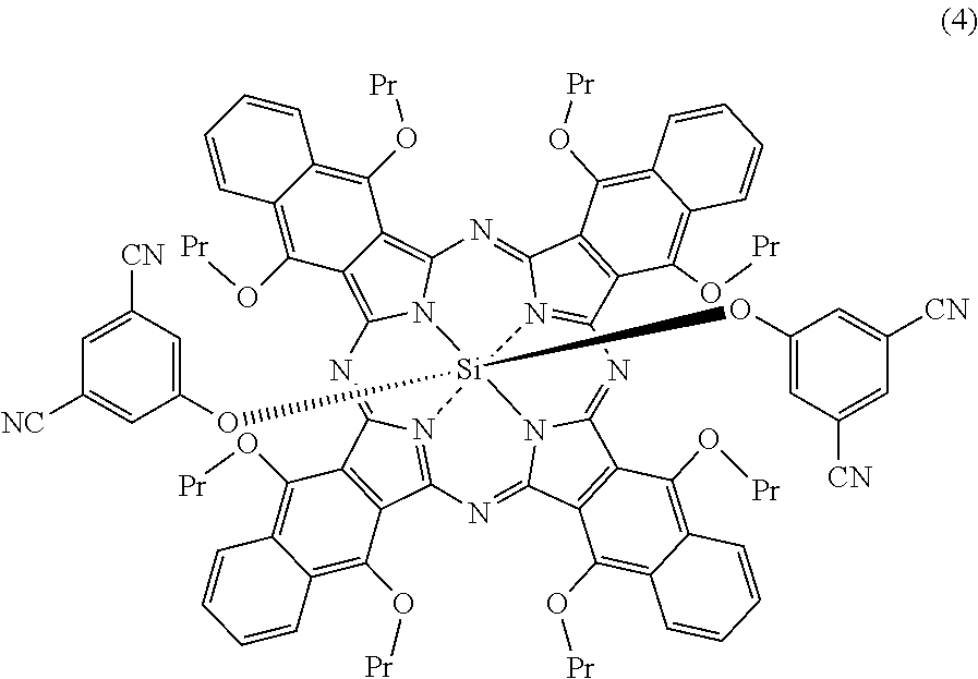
C12=C(O[Pr])C3=C4N5C(=C3C(O[Pr])=C1C=CC=C2)N=C1N2=C(C3=C1C(O[Pr])=C1C(=C3O[Pr])C=CC=C1)N=C1N3[Si]52(OC2=CC([CN])=CC([CN])=C2)(OC2=CC([CN])=CC([NC])=C2)N2=C(C5=C(C(O[Pr])=C6C(=C5O[Pr])C=CC=C6)C2=N4)N=C3C2=C1C(O[Pr])=C1C(=C2O[Pr])C=CC=C1
